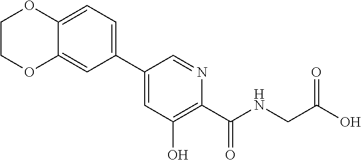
C1=C(C2=CC=C3C(=C2)OCCO3)C=NC(C(NCC(O)=O)=O)=C1O
